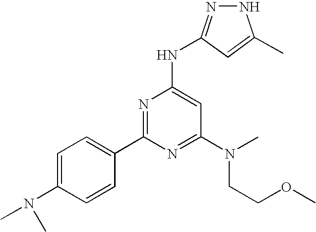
C1=C(N(C)C)C=CC(C2=NC(NC3=NNC(C)=C3)=CC(N(CCOC)C)=N2)=C1
